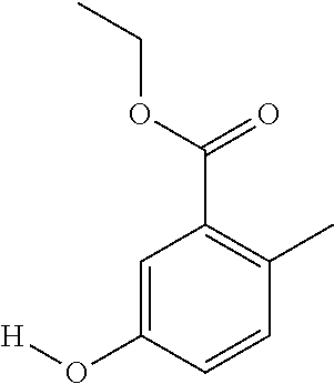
C1=C(O[H])C=CC(C)=C1C(OCC)=O
